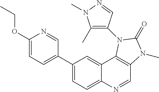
C1(C2=CC=C(OCC)N=C2)=CC=C2C(=C1)C1=C(C=N2)N(C)C(=O)N1C1=C(C)N(C)N=C1
